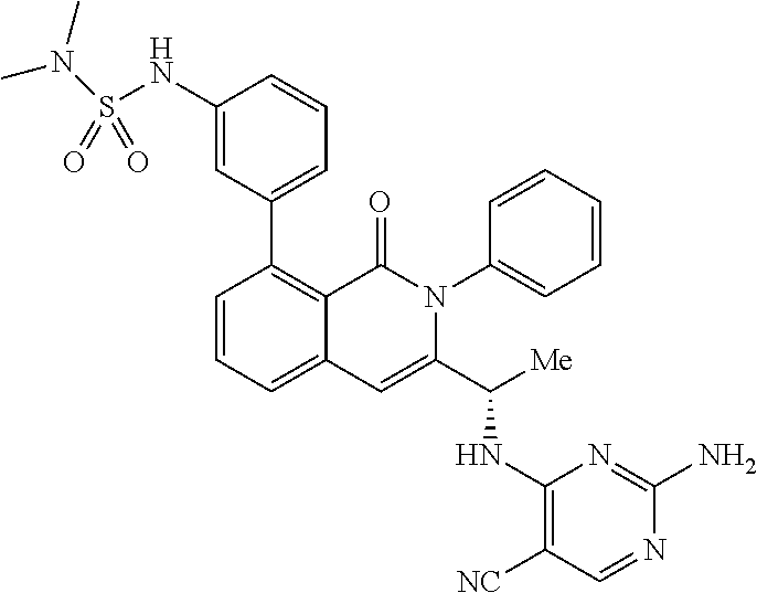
C1=CC=C2C(=C1C1=CC=CC(NS(=O)(N(C)C)=O)=C1)C(=O)N(C1=CC=CC=C1)C(C([Me])NC1=C([NC])C=NC(N)=N1)=C2
